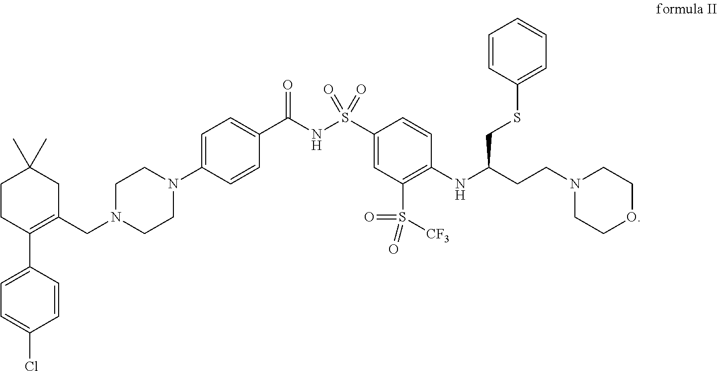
C1CC(C2=CC=C(Cl)C=C2)=C(CN2CCN(C3=CC=C(C(NS(C4=CC(S(=O)(=O)[CF3])=C(NC(CSC5=CC=CC=C5)CCN5CCOCC5)C=C4)(=O)=O)=O)C=C3)CC2)CC1(C)C
